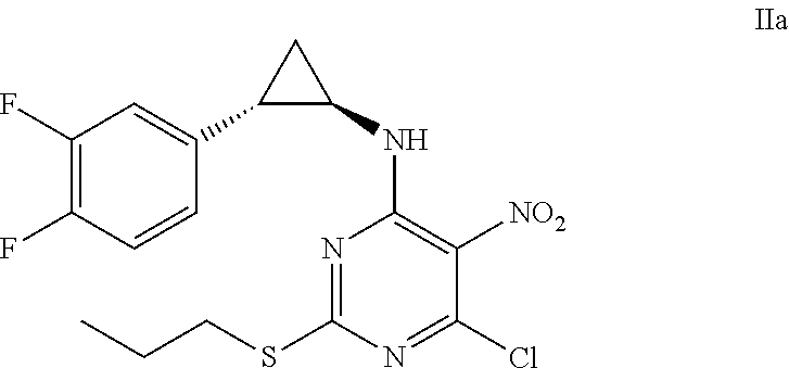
N1=C(SCCC)N=C(Cl)C([NO2])=C1NC1CC1C1=CC(F)=C(F)C=C1
